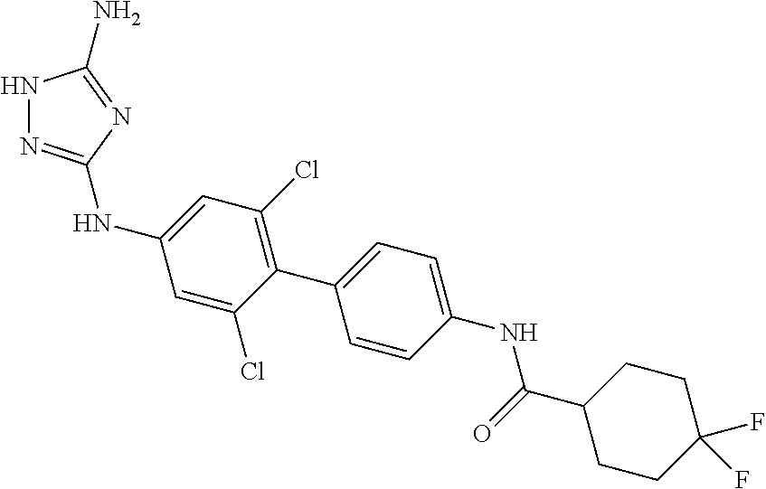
N1N=C(NC2=CC(Cl)=C(C3=CC=C(NC(=O)C4CCC(F)(F)CC4)C=C3)C(Cl)=C2)N=C1N
